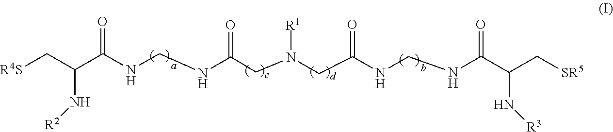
[R4S]CC(C(NCNC(CN(CC(NCNC(C(C[SR5])N[R3])=O)=O)[R1])=O)=O)N[R2]
